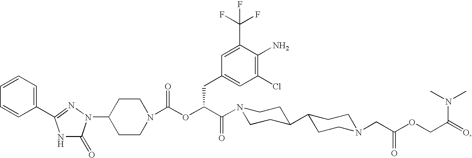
C1(N2C(=O)NC(C3=CC=CC=C3)=N2)CCN(C(OC(C(=O)N2CCC(C3CCN(CC(OCC(=O)N(C)C)=O)CC3)CC2)CC2=CC(Cl)=C(N)C(C(F)(F)F)=C2)=O)CC1
